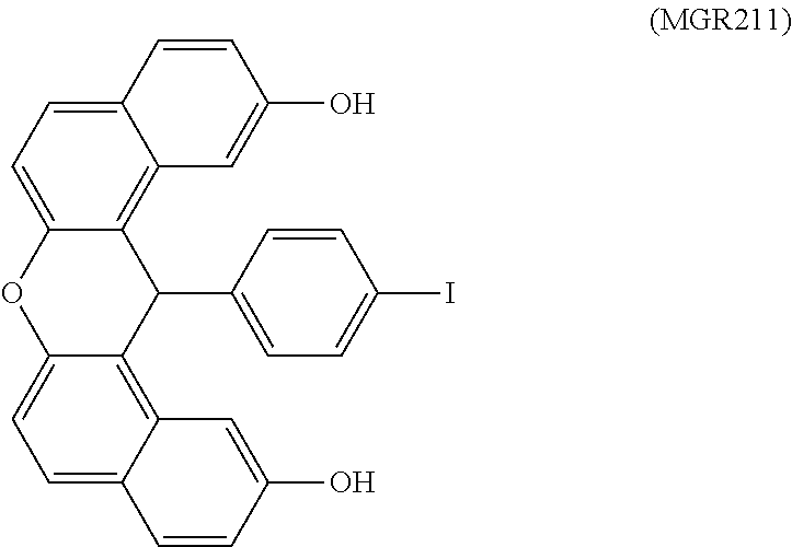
C12=C3C(=CC=C1C=CC(O)=C2)OC1=CC=C2C(=C1C3C1=CC=C(I)C=C1)C=C(O)C=C2
